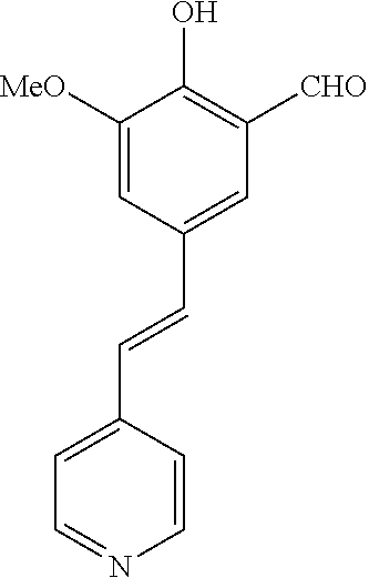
C1([MeO])=CC(C=CC2=CC=NC=C2)=CC([CHO])=C1O
